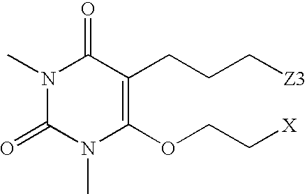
N1(C)C(=O)N(C)C(OCC[X])=C(CCC[Z3])C1=O
